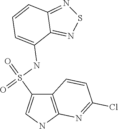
C12=C(NC=C1S(=O)(NC1=CC=CC3=NSN=C13)=O)N=C(Cl)C=C2
